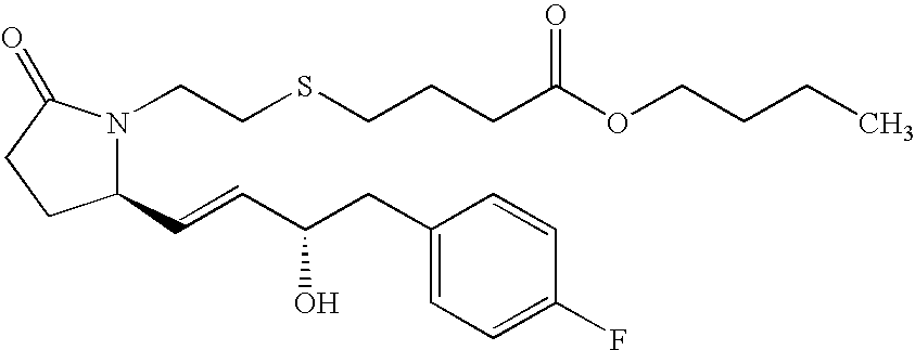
C1(C=CC(CC2=CC=C(F)C=C2)O)N(CCSCCCC(OCCCC)=O)C(=O)CC1
